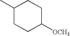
C1(C)CCC([OCH3])CC1
